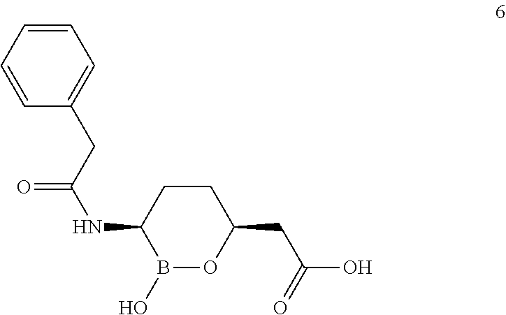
C(C(NC1B(O)OC(CC(O)=O)CC1)=O)C1=CC=CC=C1
